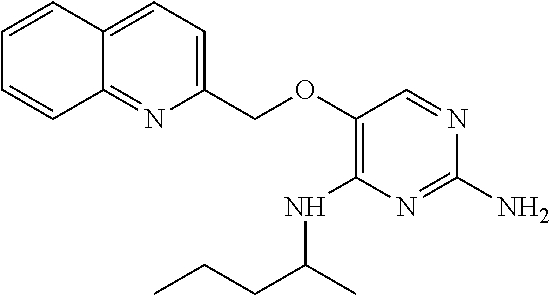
C1(COC2=C(NC(C)CCC)N=C(N)N=C2)=CC=C2C(=N1)C=CC=C2
